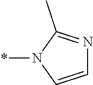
N1(*)C=CN=C1C
